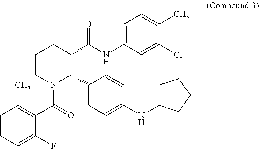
C1=CC=C(F)C(C(=O)N2C(C3=CC=C(NC4CCCC4)C=C3)C(C(NC3=CC=C(C)C(Cl)=C3)=O)CCC2)=C1C
